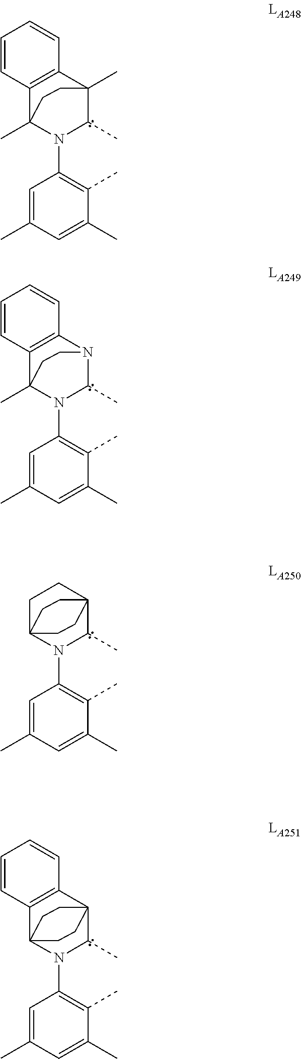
C1=C(C)C=C(C)C(C)=C1N1C(C)C2(C)C3=C(C1(C)CC2)C=CC=C3.C1=C(C)C=C(C)C(C)=C1N1C(C)N2C3=C(C1(C)CC2)C=CC=C3.C1=C(C)C=C(C)C(C)=C1N1C(C)C23CCC1(CC2)CC3.C1=C(C)C=C(C)C(C)=C1N1C(C)C23C4=C(C1(CC2)CC3)C=CC=C4
